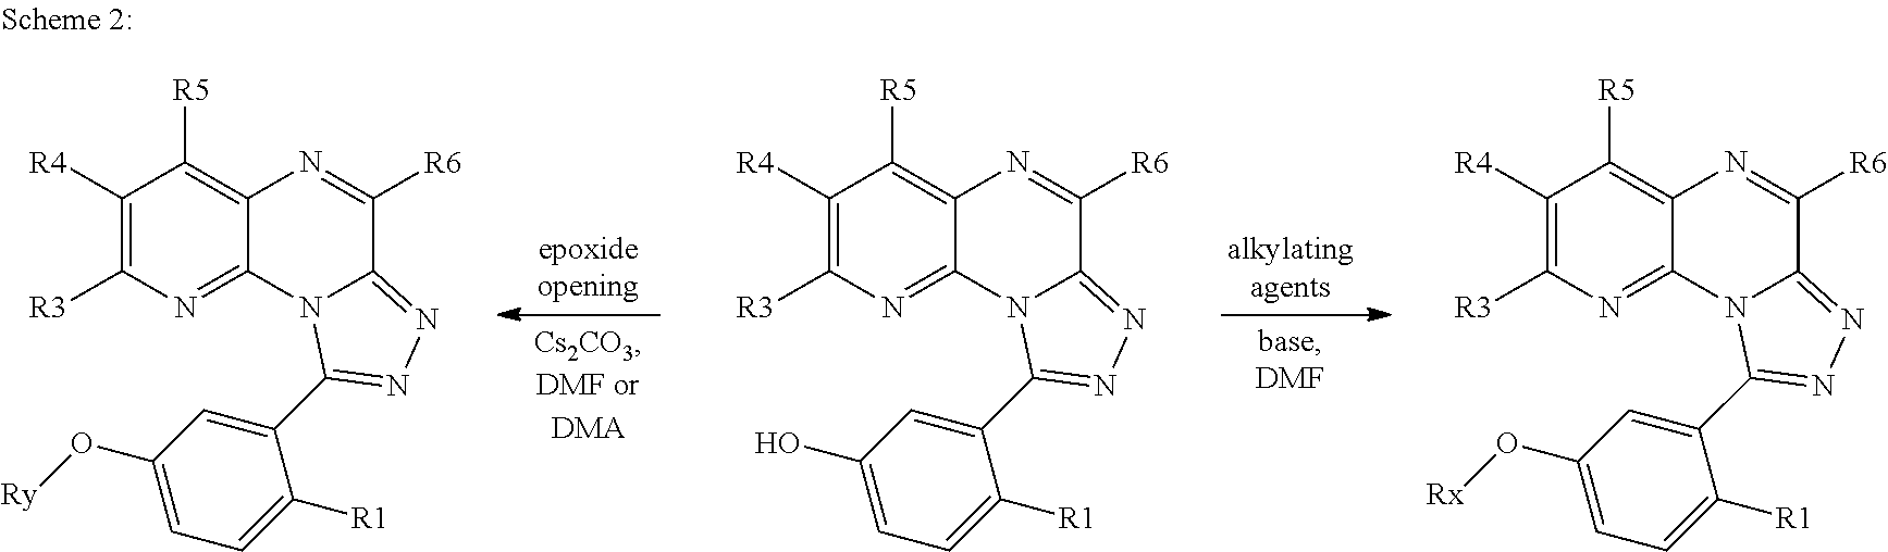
C1([R4])=C([R3])N=C2C(=C1[R5])N=C([R6])C1=NN=C(C3=CC(O)=CC=C3[R1])N21.C1([R4])=C([R3])N=C2C(=C1[R5])N=C([R6])C1=NN=C(C3=CC(O[Rx])=CC=C3[R1])N21.C1([R4])=C([R3])N=C2C(=C1[R5])N=C([R6])C1=NN=C(C3=CC(O[Ry])=CC=C3[R1])N21
